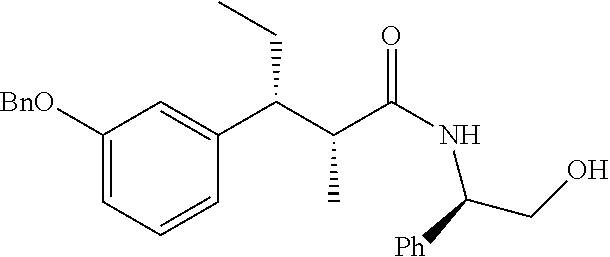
C1([BnO])=CC=CC(C(C(C(NC(CO)[Ph])=O)C)CC)=C1
